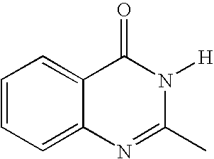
C1=CC=C2C(=C1)C(=O)N([H])C(C)=N2
